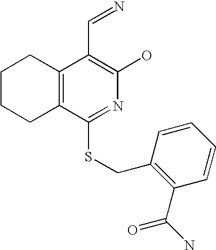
C1CCC2=C(C1)C(C=N)=C(O)N=C2SCC1=C(C(N)=O)C=CC=C1
